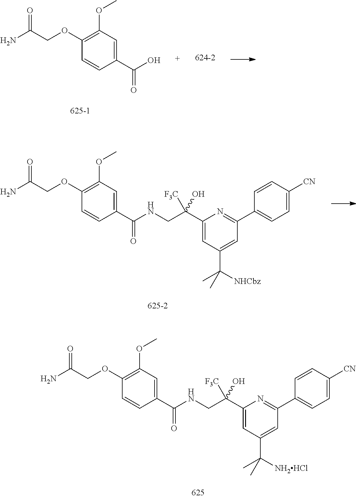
O=C(COC1=C(OC)C=C(C(O)=O)C=C1)N.O=C(COC1=C(OC)C=C(C(NCC(C2=CC(C([NHCbz])(C)C)=CC(C3=CC=C([CN])C=C3)=N2)([F3C])O)=O)C=C1)N.O=C(COC1=C(OC)C=C(C(NCC(C2=CC(C([NH2HCl])(C)C)=CC(C3=CC=C([CN])C=C3)=N2)([F3C])O)=O)C=C1)N
